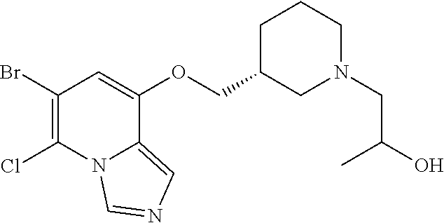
ClC1=C(Br)C=C(OCC2CN(CC(O)C)CCC2)C2=CN=CN12
